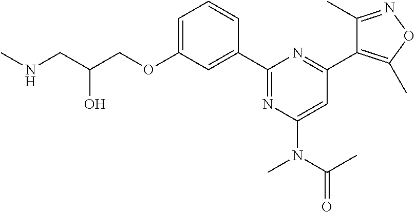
C1=C(OCC(CNC)O)C=C(C2=NC(N(C(C)=O)C)=CC(C3=C(C)ON=C3C)=N2)C=C1
